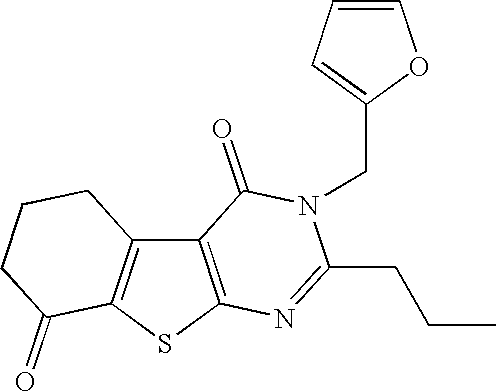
C12=C(SC3=C1CCCC3=O)N=C(CCC)N(CC1=CC=CO1)C2=O
